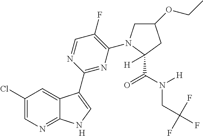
[H].C1(F)=C(N2CC(OCC)CC2(C(=O)N(CC(F)(F)F)[H])[H])N=C(C2=CNC3=NC=C(Cl)C=C32)N=C1
